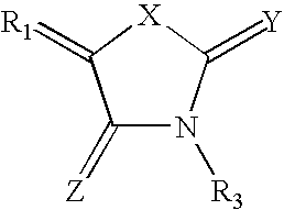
C1(=[Z])N([R3])C(=[Y])[X]C1=[R1]
